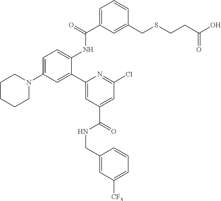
C1=C(C(=O)NC2=CC=C(N3CCCCC3)C=C2C2=CC(C(=O)NCC3=CC([CF3])=CC=C3)=CC(Cl)=N2)C=C(CSCCC(O)=O)C=C1
